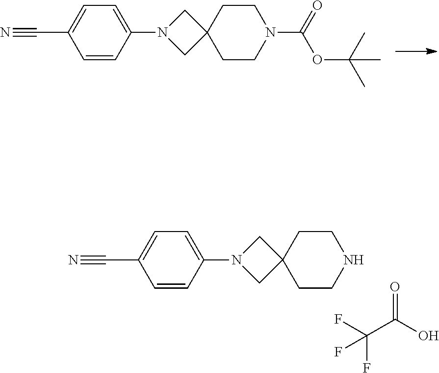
C12(CN(C3=CC=C(C#N)C=C3)C1)CCN(C(=O)OC(C)(C)C)CC2.C12(CN(C3=CC=C(C#N)C=C3)C1)CCNCC2.O=C(O)C(F)(F)F
